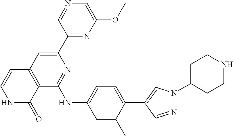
N1=CC(C2=CC3=C(C(NC4=CC=C(C5=CN(C6CCNCC6)N=C5)C(C)=C4)=N2)C(=O)NC=C3)=NC(OC)=C1
